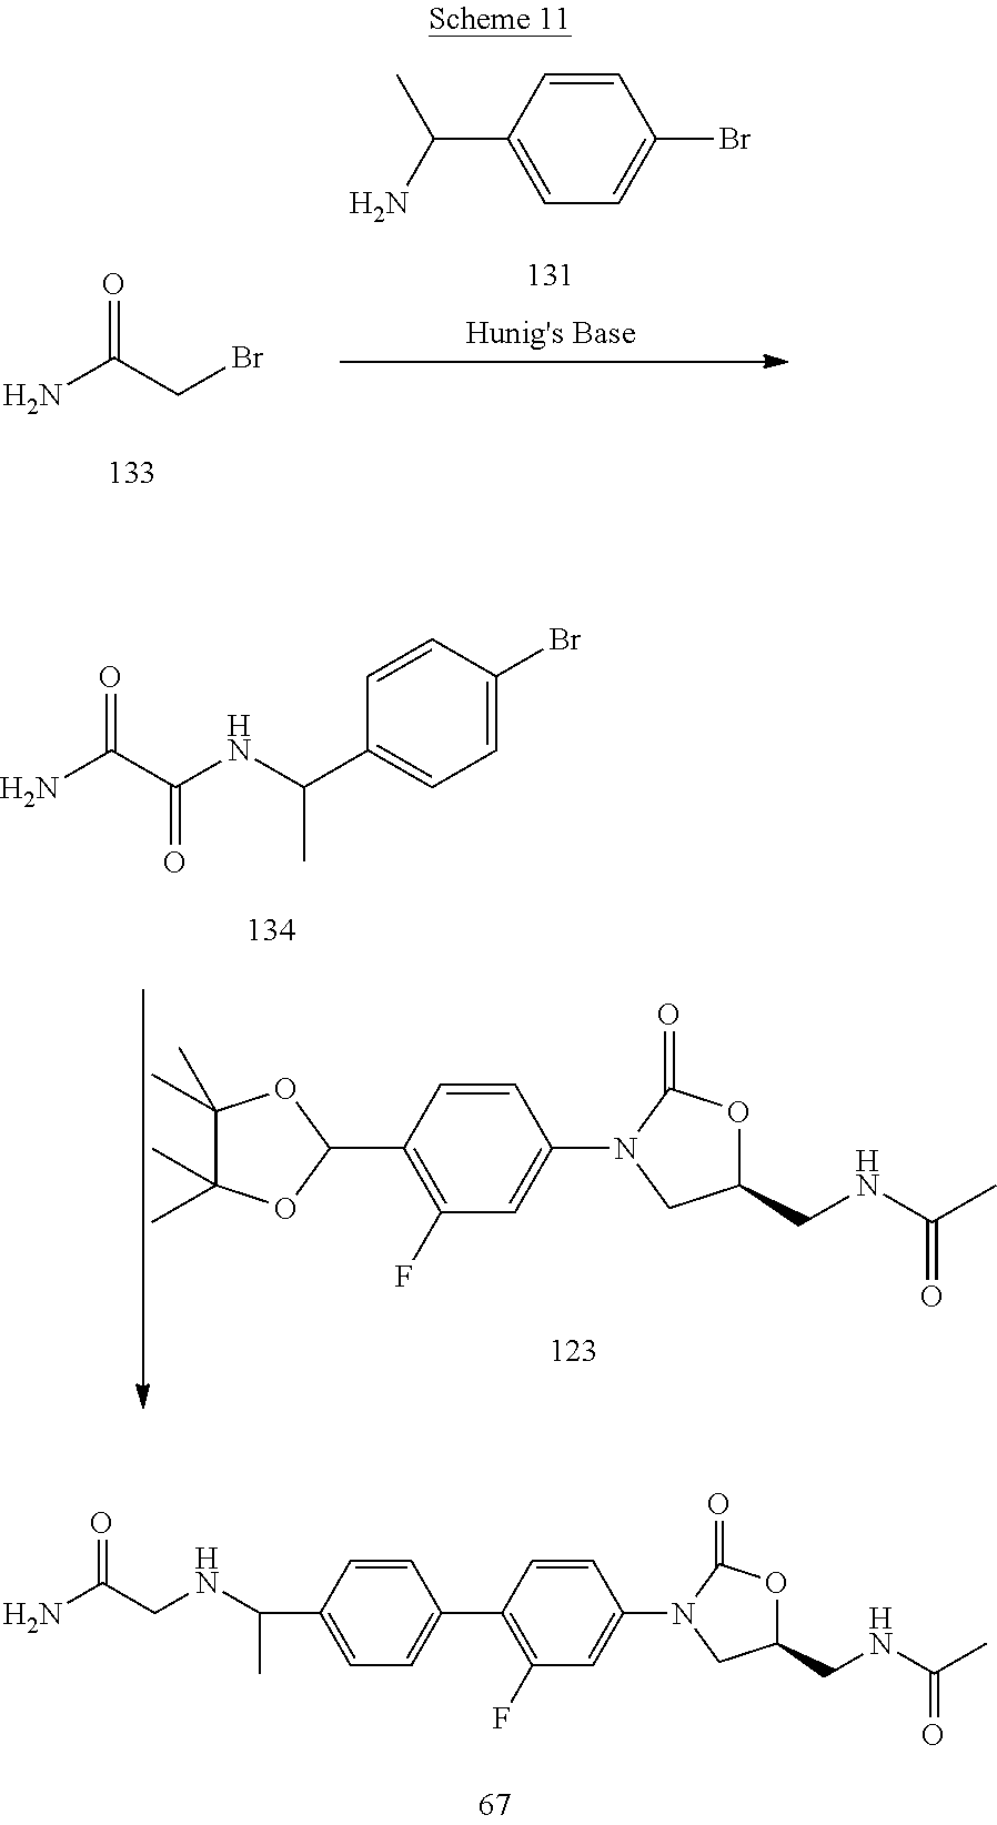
NC(CBr)=O.C1=CC(C(N)C)=CC=C1Br.C1=C(Br)C=CC(C(NC(C(N)=O)=O)C)=C1.C1=CC(C2OC(C)(C)C(C)(C)O2)=C(F)C=C1N1CC(CNC(C)=O)OC1=O.C1=CC(C2=CC=C(C(C)NCC(N)=O)C=C2)=C(F)C=C1N1CC(CNC(C)=O)OC1=O
